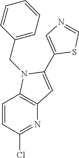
C12=C(N(CC3=CC=CC=C3)C(C3=CN=CS3)=C1)C=CC(Cl)=N2
